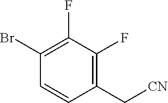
C1=CC(C[CN])=C(F)C(F)=C1Br
